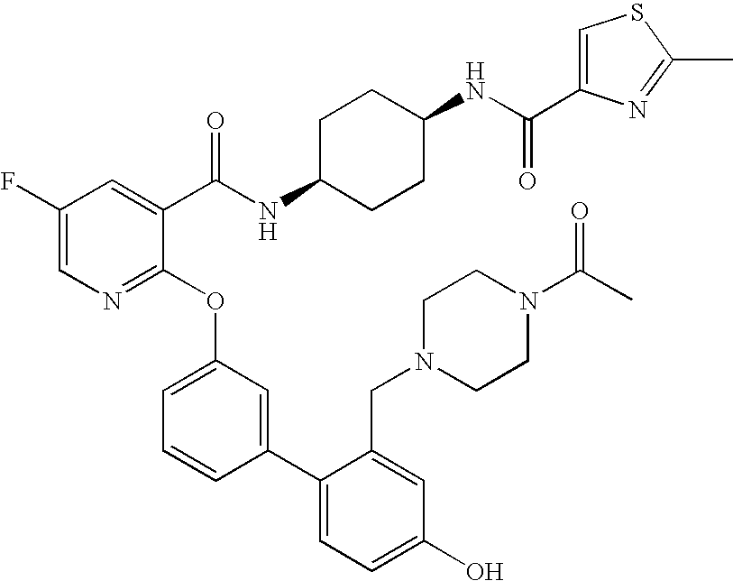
C1(F)=CN=C(OC2=CC=CC(C3=CC=C(O)C=C3CN3CCN(C(C)=O)CC3)=C2)C(C(NC2CCC(NC(=O)C3=CSC(C)=N3)CC2)=O)=C1
